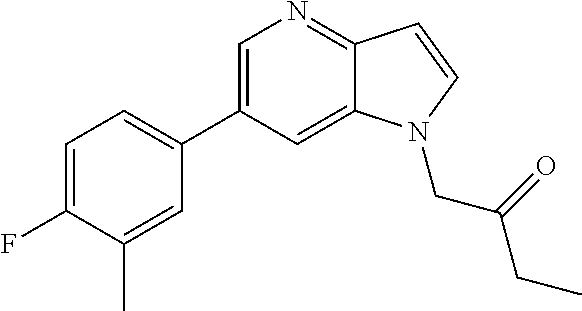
C1(C2=CN=C3C(=C2)N(CC(=O)CC)C=C3)=CC=C(F)C(C)=C1
